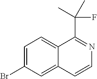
C1=C(Br)C=C2C(=C1)C(C(F)(C)C)=NC=C2
